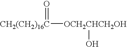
[CH2(CH2)16C]([OCH2CHCH2OH]O)=O
